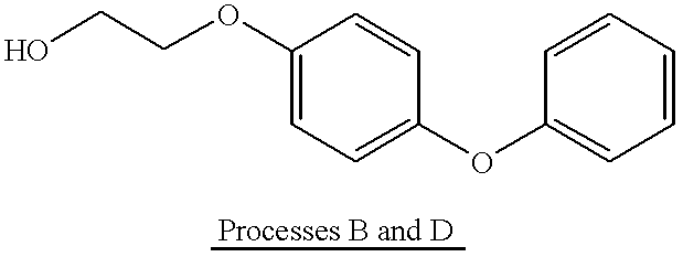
OCCOC1=CC=C(OC2=CC=CC=C2)C=C1
